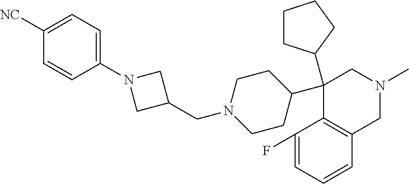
C1(C2(C3CCCC3)C3=C(C=CC=C3F)CN(C)C2)CCN(CC2CN(C3=CC=C([NC])C=C3)C2)CC1
